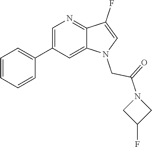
C1=C(C2=CC=CC=C2)C=C2C(=N1)C(F)=CN2CC(=O)N1CC(F)C1
